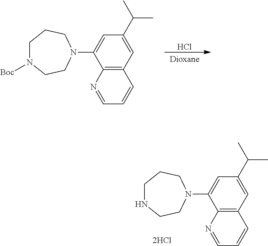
C12=C(C=C(C(C)C)C=C1N1CCNCCC1)C=CC=N2.Cl.[Dioxane].C12=C(C=C(C(C)C)C=C1N1CCN([Boc])CCC1)C=CC=N2
